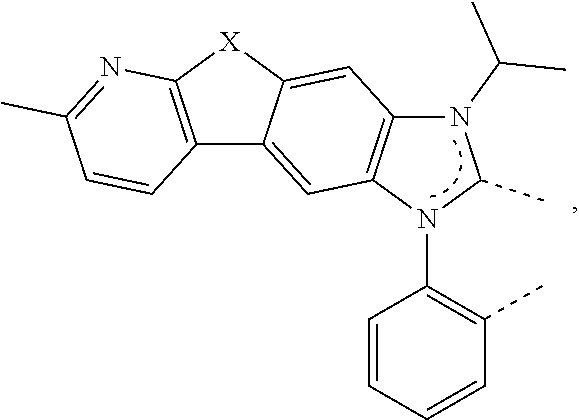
C1=CC=CC(C)=C1N1C(C)N(C(C)C)C2=C1C=C1C(=C2)[X]C2=C1C=CC(C)=N2
